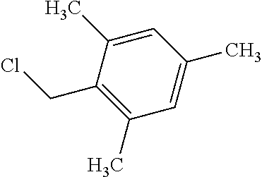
C1(CCl)=C(C)C=C(C)C=C1C
